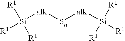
[R1][Si]([R1])([R1])[alk][Sn][alk][Si]([R1])([R1])[R1]
